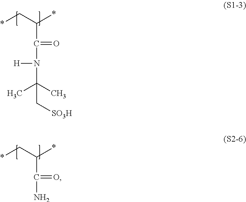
C(C(C*)*)(N(C(C)(C)C[SO3H])[H])=O.C(C(C*)*)(N)=O
